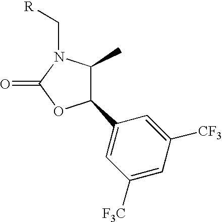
C1(C2=CC([F3C])=CC([CF3])=C2)C(C)N(C[R])C(=O)O1
